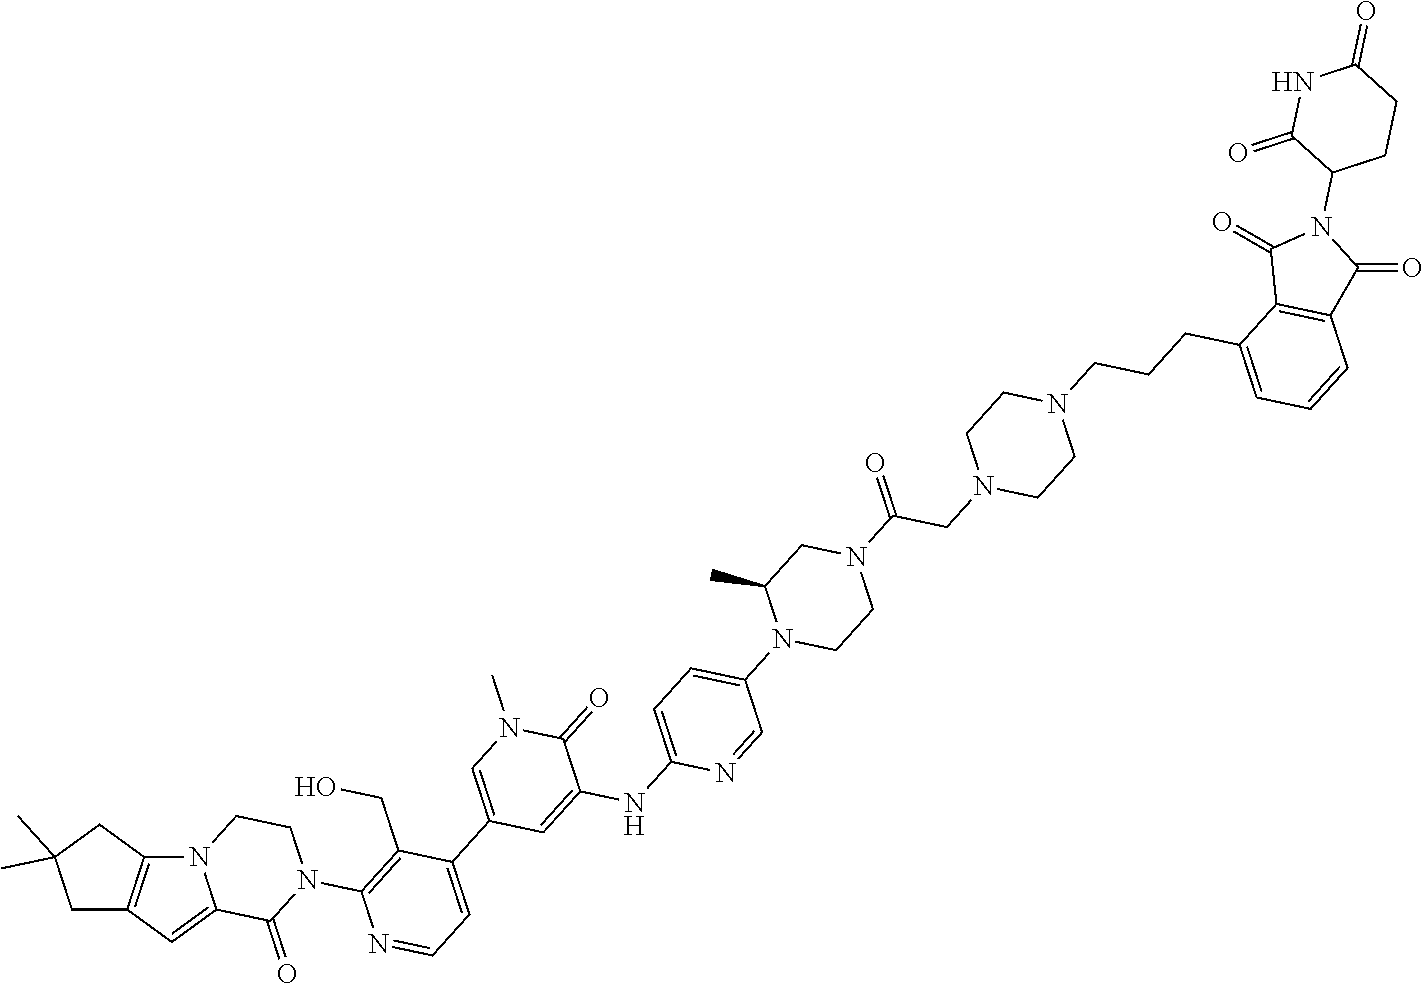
C1=C2C(=O)N(C3=C(CO)C(C4=CN(C)C(=O)C(NC5=CC=C(N6C(C)CN(C(=O)CN7CCN(CCCC8=CC=CC9=C8C(=O)N(C8C(=O)NC(=O)CC8)C9=O)CC7)CC6)C=N5)=C4)=CC=N3)CCN2C2=C1CC(C)(C)C2
